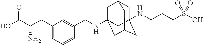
C1C2(NCCCS(O)(=O)=O)CC3CC(NCC4=CC(CC(C(O)=O)N)=CC=C4)(CC1C3)C2
